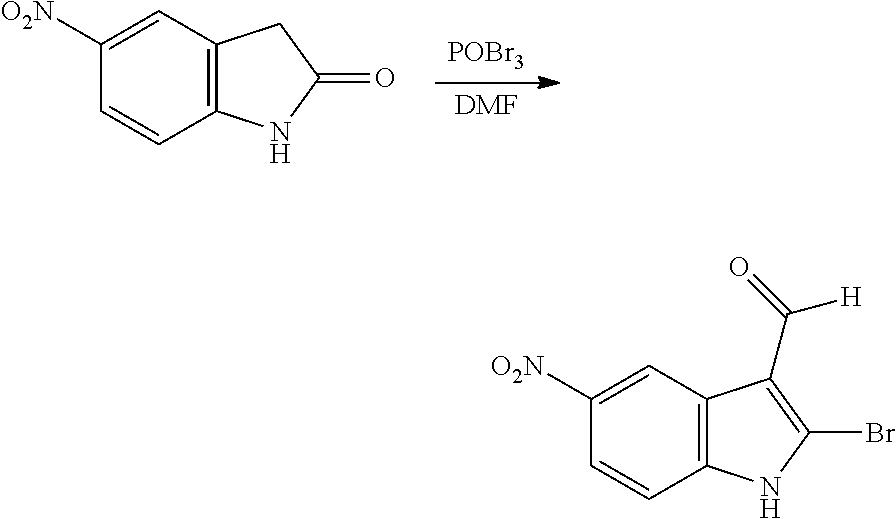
[POBr3].[DMF].C1=CC2=C(C=C1[O2N])CC(=O)N2.C1=CC2=C(C=C1[O2N])C(C(=O)[H])=C(Br)N2
